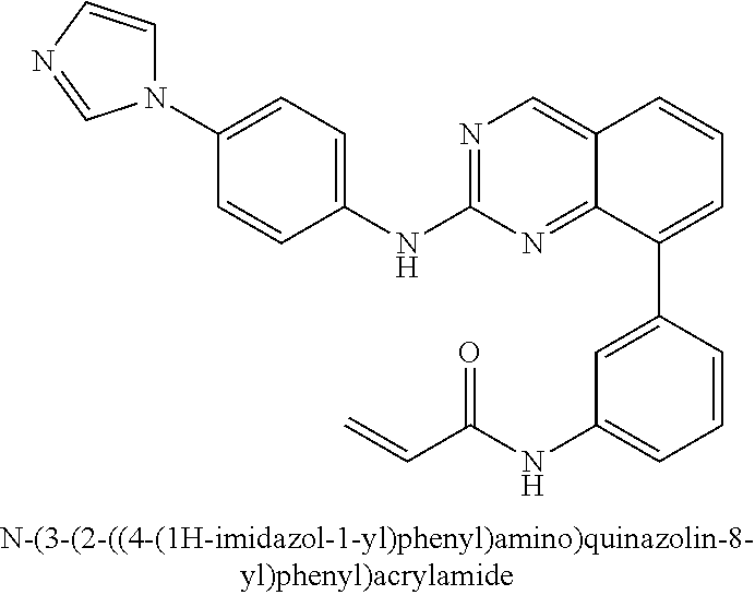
N1=C(NC2=CC=C(N3C=CN=C3)C=C2)N=C2C(=C1)C=CC=C2C1=CC(NC(C=C)=O)=CC=C1
